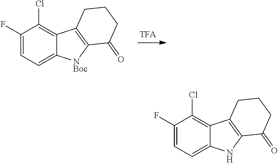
C1(F)=CC=C2C(=C1Cl)C1=C([NBoc]2)C(=O)CCC1.C1(F)=CC=C2C(=C1Cl)C1=C(N2)C(=O)CCC1
